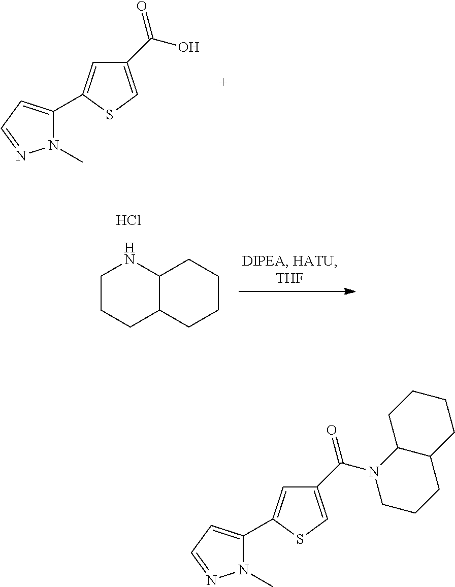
C1=C(C2=CC=NN2C)SC=C1C(O)=O.C1CCC2C(N1)CCCC2.Cl.C1=C(C2=CC=NN2C)SC=C1C(N1CCCC2C1CCCC2)=O
